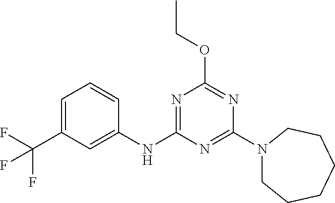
FC(C1=CC=CC(NC2=NC(OCC)=NC(N3CCCCCC3)=N2)=C1)(F)F
